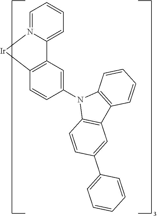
C12=C(C=CC(N3C4=C(C5=C3C=CC=C5)C=C(C3=CC=CC=C3)C=C4)=C1)[Ir]N1=CC=CC=C21
